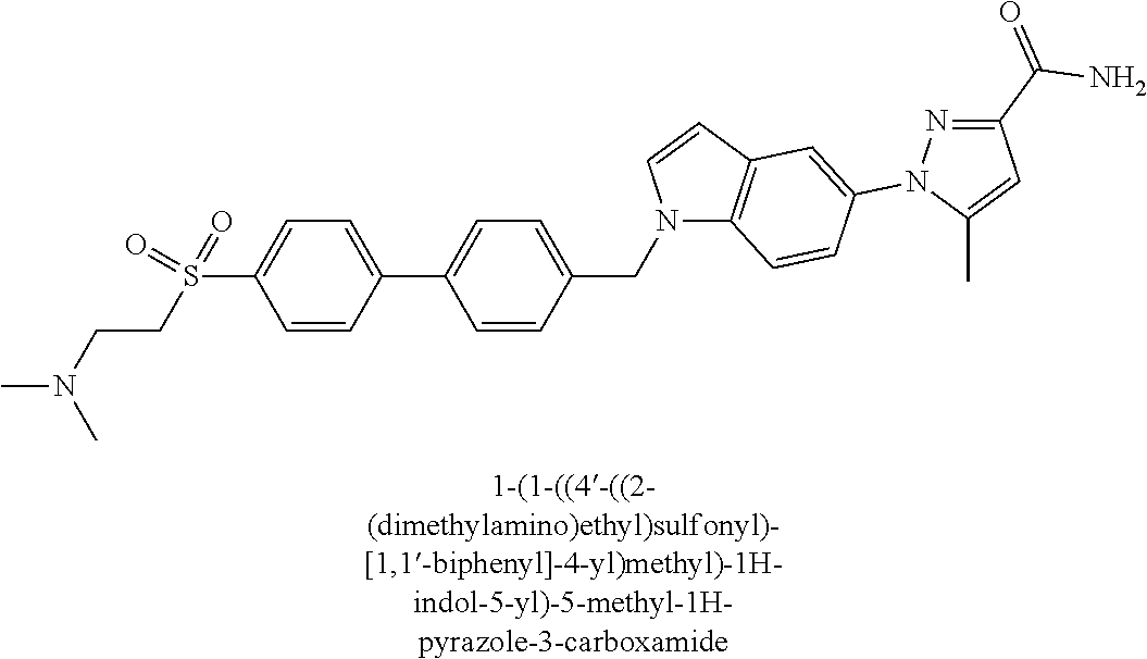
C1(C2=CC=C(CN3C4=C(C=C3)C=C(N3N=C(C(N)=O)C=C3C)C=C4)C=C2)=CC=C(S(CCN(C)C)(=O)=O)C=C1
